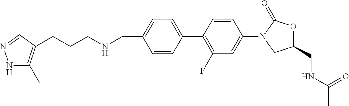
C(C1=CC=C(C2=C(F)C=C(N3CC(CNC(C)=O)OC3=O)C=C2)C=C1)NCCCC1=C(C)NN=C1
